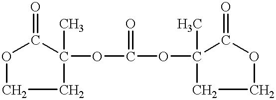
O1C(=O)C(OC(OC2(C)C(=O)OCC2)=O)(C)CC1
